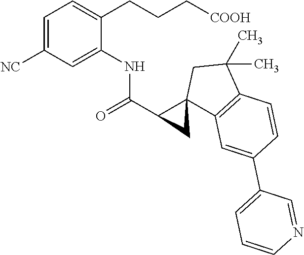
C1=C([NC])C=C(NC(C2C3(C2)C2=C(C(C)(C)C3)C=CC(C3=CC=CN=C3)=C2)=O)C(CCC[COOH])=C1
